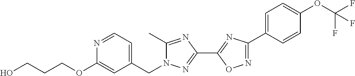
C1(C)=NC(C2=NC(C3=CC=C(OC(F)(F)F)C=C3)=NO2)=NN1CC1=CC=NC(OCCCO)=C1
